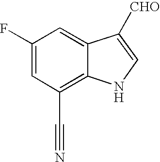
C1(F)=CC(C#N)=C2C(=C1)C([CHO])=CN2
